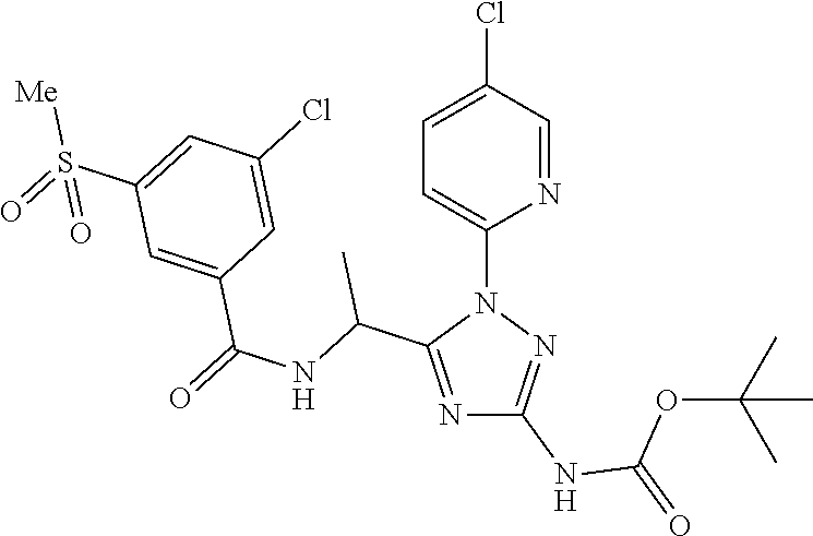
N1=C(C(NC(=O)C2=CC(S(=O)([Me])=O)=CC(Cl)=C2)C)N(C2=CC=C(Cl)C=N2)N=C1NC(=O)OC(C)(C)C
